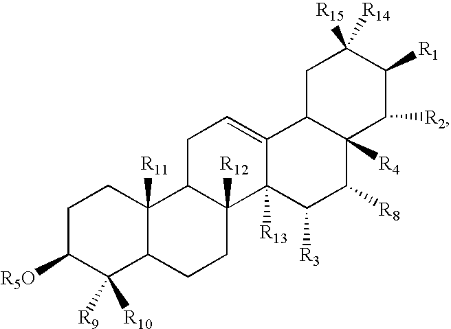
C1C([R5O])C([R9])([R10])C2C([R11])(C1)C1C([R12])(CC2)C2([R13])C(=CC1)C1C([R4])(C([R8])C2[R3])C([R2])C([R1])C([R15])([R14])C1
